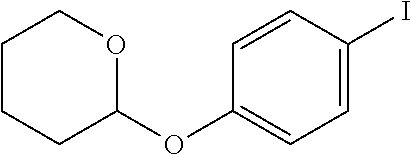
C1=C(I)C=CC(OC2OCCCC2)=C1
